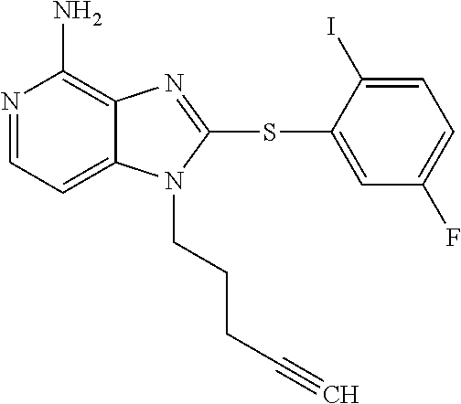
N1=CC=C2C(=C1N)N=C(SC1=CC(F)=CC=C1I)N2CCCC#C
